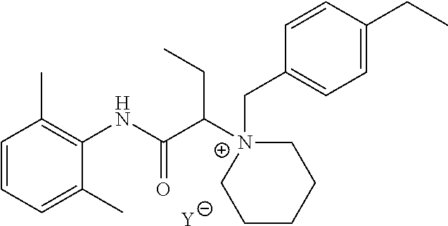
[Y].C1=CC=C(C)C(NC(C([N+]2(CC3=CC=C(CC)C=C3)CCCCC2)CC)=O)=C1C
